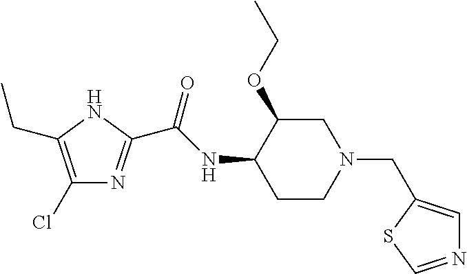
C1(Cl)=C(CC)NC(C(NC2CCN(CC3=CN=CS3)CC2OCC)=O)=N1
